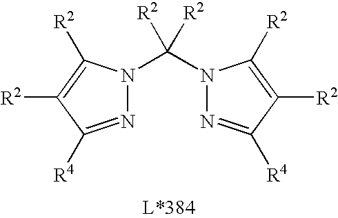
N1(C([R2])([R2])N2N=C([R4])C([R2])=C2[R2])N=C([R4])C([R2])=C1[R2]
